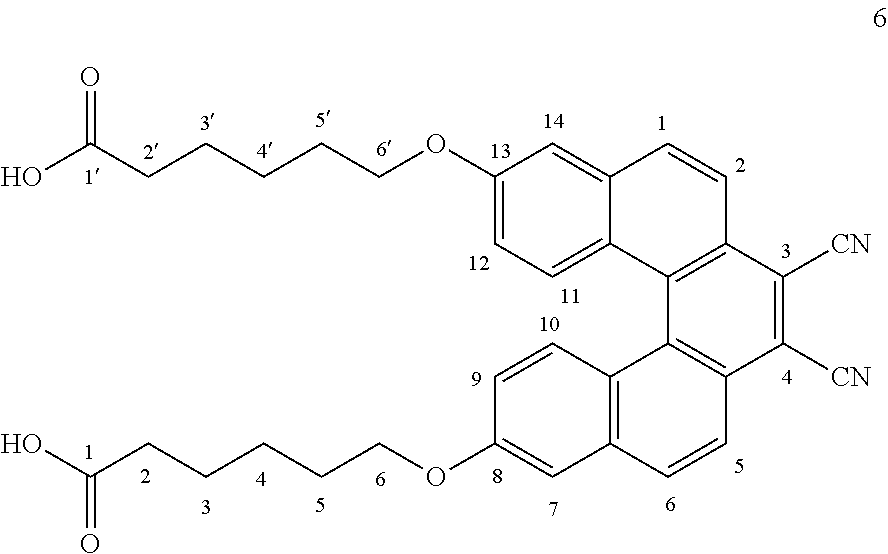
OC(CCCCCOC1=CC=C2C(=C1)C=CC1=C2C2=C(C([CN])=C1[CN])C=CC1=C2C=CC(OCCCCCC(O)=O)=C1)=O
